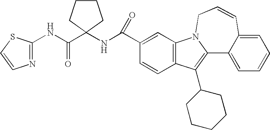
C12=C(C=C(C(NC3(C(NC4=NC=CS4)=O)CCCC3)=O)C=C1)N1C(=C2C2CCCCC2)C2=CC=CC=C2C=CC1
